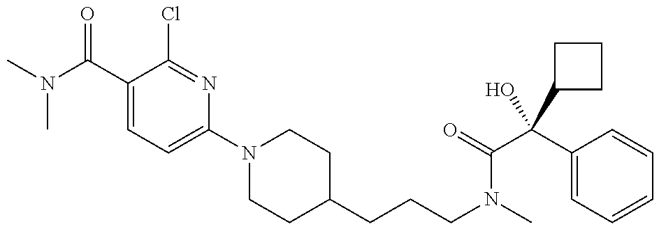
CN(C(C1=CC=C(N2CCC(CCCN(C)C(=O)C(C3=CC=CC=C3)(O)C3CCC3)CC2)N=C1Cl)=O)C
